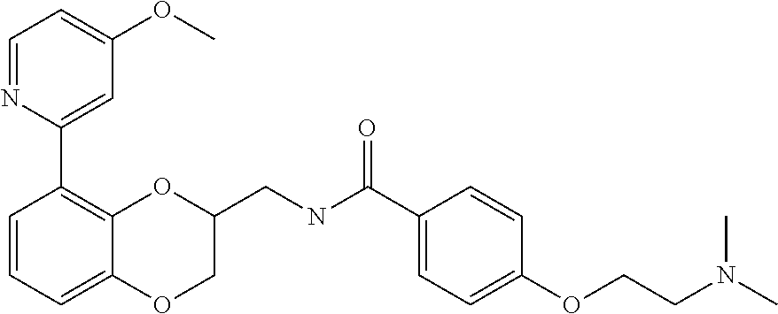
C1=NC(C2=C3C(=CC=C2)OCC(CNC(C2=CC=C(OCCN(C)C)C=C2)=O)O3)=CC(OC)=C1
